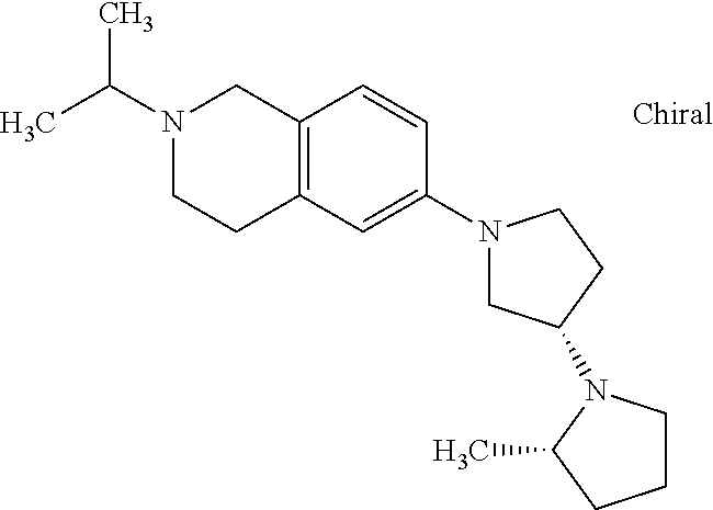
CC(N1CCC2=C(C1)C=CC(N1CC(N3CCCC3C)CC1)=C2)C
